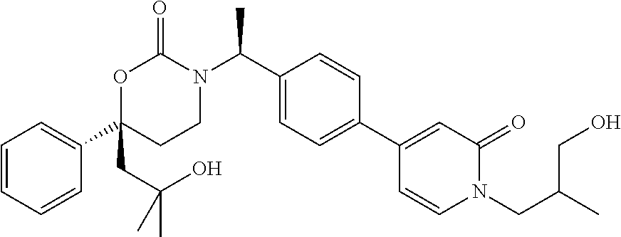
C1=CC=CC(C2(CC(O)(C)C)CCN(C(C3=CC=C(C4=CC(=O)N(CC(C)CO)C=C4)C=C3)C)C(=O)O2)=C1
